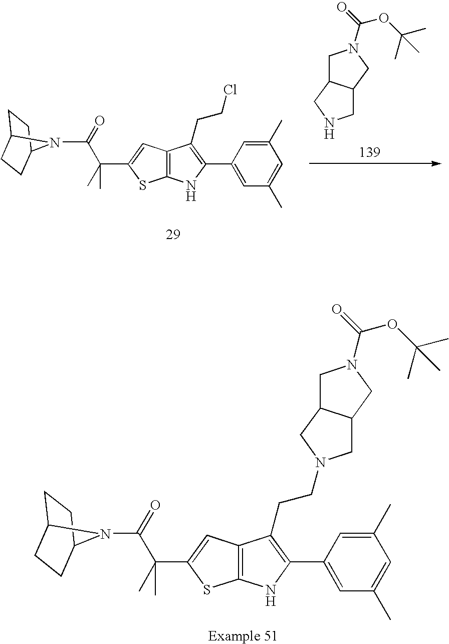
C(=O)(C(C1=CC2=C(S1)NC(C1=CC(C)=CC(C)=C1)=C2CCN1CC2C(C1)CN(C(OC(C)(C)C)=O)C2)(C)C)N1C2CCC1CC2.C(=O)(N1C2CCC1CC2)C(C1=CC2=C(S1)NC(C1=CC(C)=CC(C)=C1)=C2CCCl)(C)C.C12CNCC1CN(C(OC(C)(C)C)=O)C2
